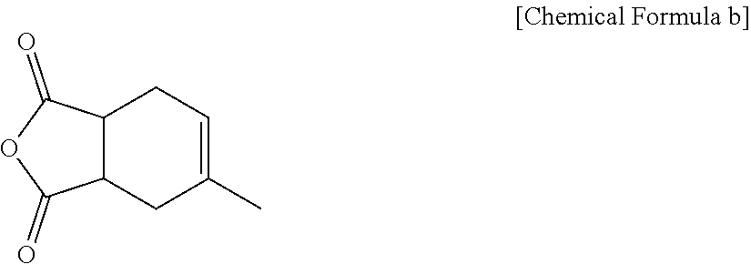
C12C(CC(C)=CC1)C(=O)OC2=O
